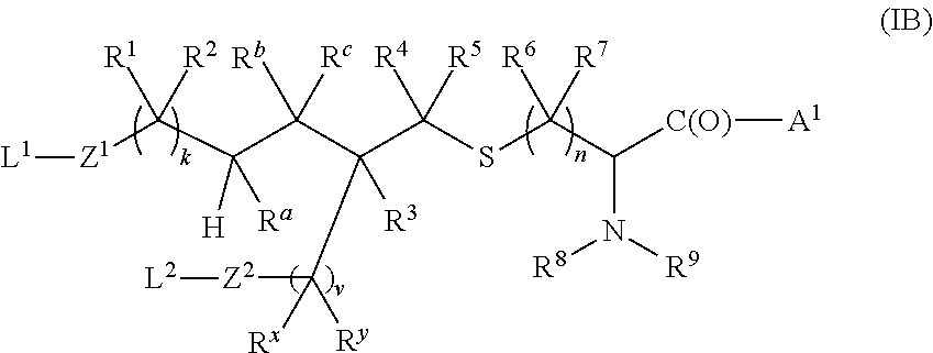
C(C(C(C(SC([R6])([R7])C([C(O)][A1])N([R8])[R9])([R4])[R5])(C([Z2][L2])([Rx])[Ry])[R3])([Rb])[Rc])(C([Z1][L1])([R1])[R2])([Ra])[H]
